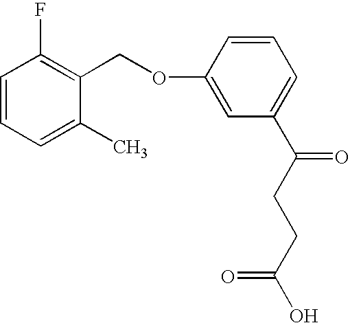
C1=CC=C(C)C(COC2=CC(C(CCC(O)=O)=O)=CC=C2)=C1F
